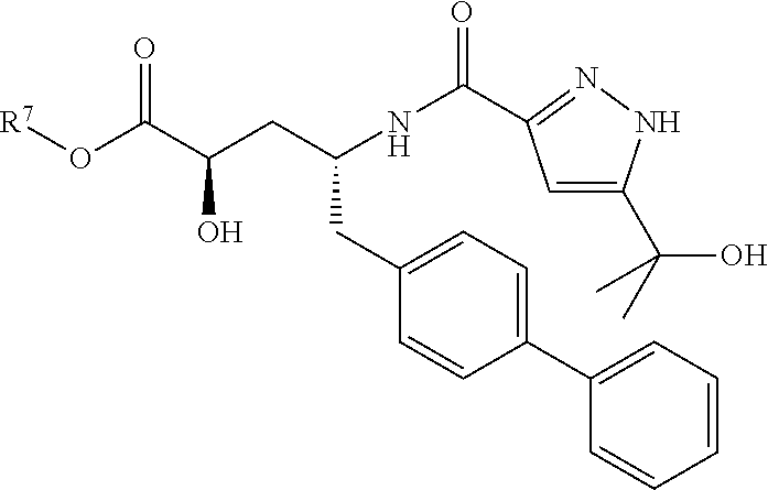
C1(CC(CC(C(O[R7])=O)O)NC(=O)C2=NNC(C(C)(O)C)=C2)=CC=C(C2=CC=CC=C2)C=C1
